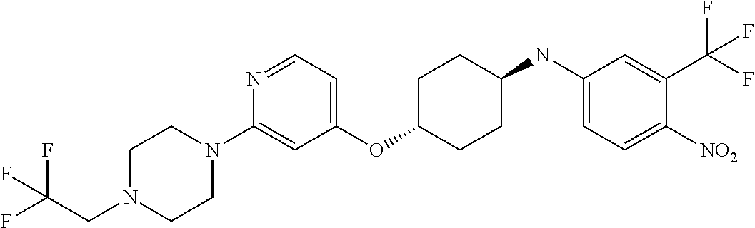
C1(OC2CCC(NC3=CC=C([NO2])C(C(F)(F)F)=C3)CC2)=CC=NC(N2CCN(CC(F)(F)F)CC2)=C1
